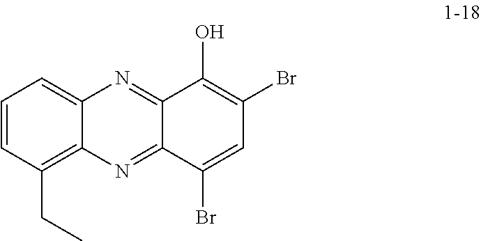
C12=CC=CC(CC)=C1N=C1C(=N2)C(O)=C(Br)C=C1Br
